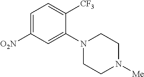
C1=C([O2N])C=C(N2CCN([Me])CC2)C([CF3])=C1
